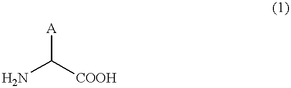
NC([COOH])[A]
